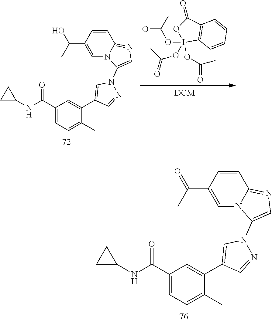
C1(C(NC2CC2)=O)=CC=C(C)C(C2=CN(C3=CN=C4C=CC(C(=O)C)=CN43)N=C2)=C1.C1(C(NC2CC2)=O)=CC=C(C)C(C2=CN(C3=CN=C4C=CC(C(O)C)=CN43)N=C2)=C1.C1=CC=CC2=C1C(=O)OI2(OC(C)=O)(OC(C)=O)OC(C)=O
